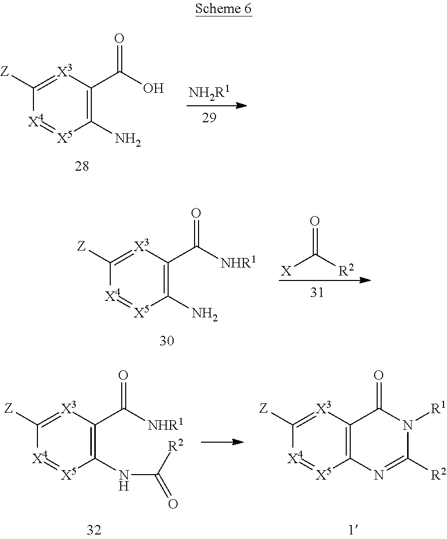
[NH2R1].C1(N)=C(C(O)=O)[X3]=C([Z])[X4]=[X5]1.O=C([R2])[X].C1(N)=C(C([NHR1])=O)[X3]=C([Z])[X4]=[X5]1.C12=C([X3]=C([Z])[X4]=[X5]1)C(=O)N([R1])C([R2])=N2.C1(NC(=O)[R2])=C(C([NHR1])=O)[X3]=C([Z])[X4]=[X5]1
